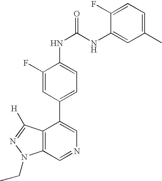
C12=C(C=NC=C1C1=CC=C(NC(=O)NC3=CC(C)=CC=C3F)C(F)=C1)N(CC)N=C2[H]
